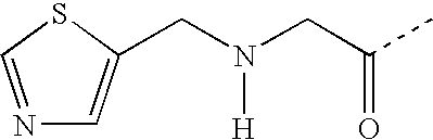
C(N(CC(C)=O)[H])C1=CN=CS1
